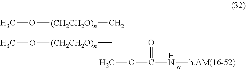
CO[(CH2CH2O)n]CC(COC(N[h.AM(16-52)])=O)[(CH2CH2O)n]OC
